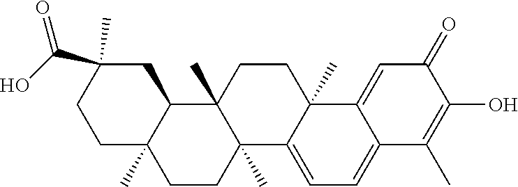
C1C2(C)C(CC(C(O)=O)(C)C1)C1(C)C(C)(CC2)C2=CC=C3C(=CC(=O)C(O)=C3C)C2(C)CC1
